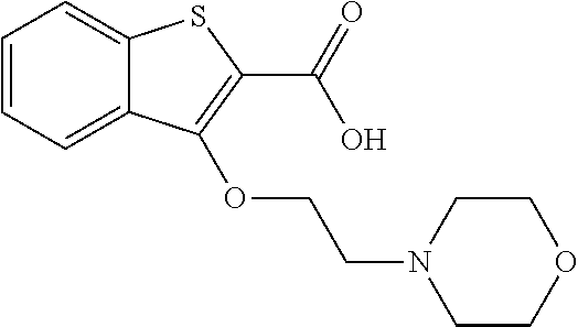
C1=CC=C2C(=C1)SC(C(O)=O)=C2OCCN1CCOCC1
